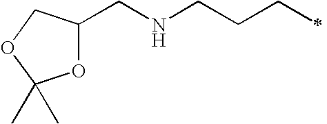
O1C(CNCCCC)COC1(C)C
